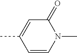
C1(=O)C=C(C)C=CN1C
